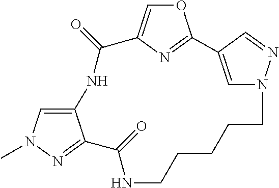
N1C(=O)C2=NN(C)C=C2NC(=O)C2=COC(=N2)C2=CN(CCCCC1)N=C2
